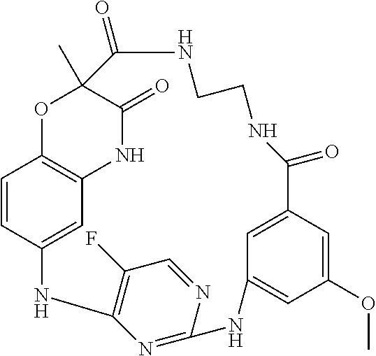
C1=CC2=CC3=C1OC(C)(C(=O)N3)C(=O)NCCNC(=O)C1=CC(=CC(OC)=C1)NC1=NC(=C(F)C=N1)N2
